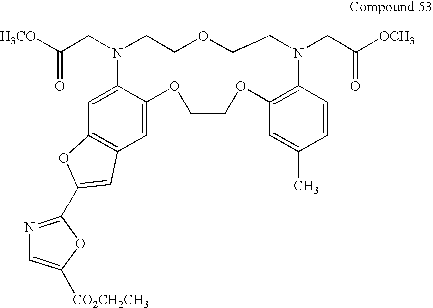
C12=C(C=C3C(=C1)N(CC([H3CO])=O)CCOCCN(CC([OCH3])=O)C1=C(OCCO3)C=C(C)C=C1)C=C(C1=NC=C([CO2CH2CH3])O1)O2
